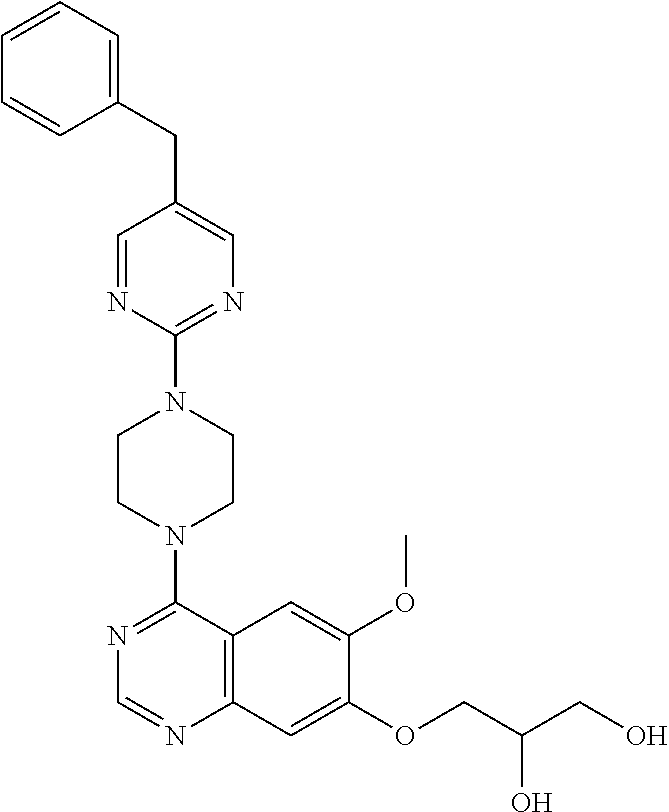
C1=NC(N2CCN(C3=NC=NC4=C3C=C(OC)C(OCC(CO)O)=C4)CC2)=NC=C1CC1=CC=CC=C1
